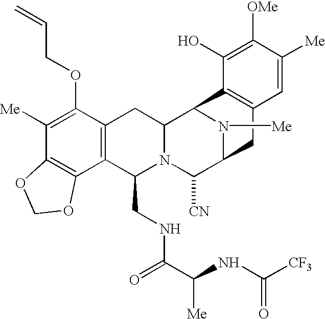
C1([Me])=C(OCC=C)C2=C(C3=C1OCO3)C(CNC(=O)C(NC([CF3])=O)[Me])N1C(C2)C2N([Me])C(C1[CN])CC1=C2C(O)=C([OMe])C([Me])=C1
